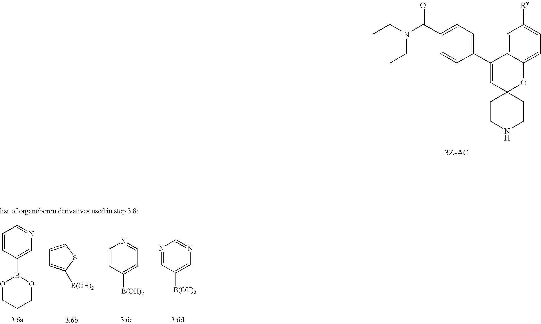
C1=C2C(=CC=C1[Rv])OC1(C=C2C2=CC=C(C(N(CC)CC)=O)C=C2)CCNCC1.C1=CC(B2OCCCO2)=CN=C1.C1=CSC([B(OH)2])=C1.C1=CC([B(OH)2])=CC=N1.N1=CC([B(OH)2])=CN=C1
